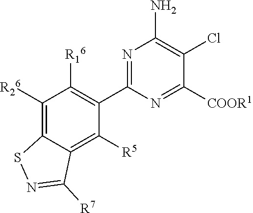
C1([R26])=C2C(=C([R5])C(C3=NC(N)=C(Cl)C([COOR1])=N3)=C1[R16])C([R7])=NS2
